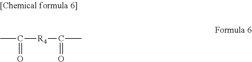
CC([R4]C(C)=O)=O
